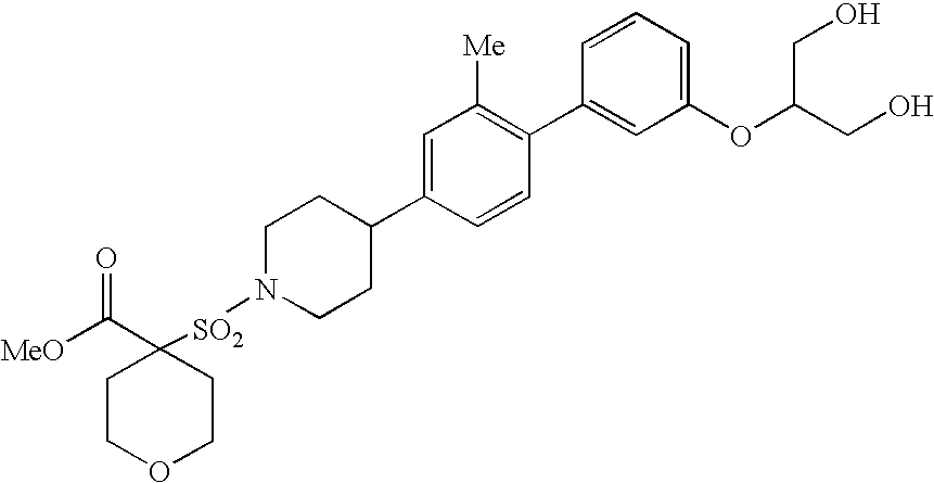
[MeO]C(=O)C1([SO2]N2CCC(C3=CC([Me])=C(C4=CC(OC(CO)CO)=CC=C4)C=C3)CC2)CCOCC1
